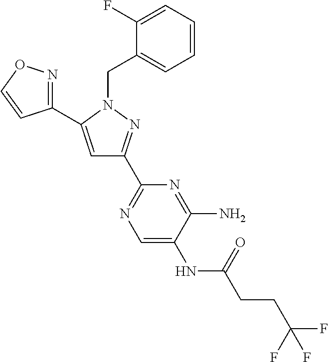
C1(C2=CC(C3=NC=C(NC(=O)CCC(F)(F)F)C(N)=N3)=NN2CC2=CC=CC=C2F)=NOC=C1
